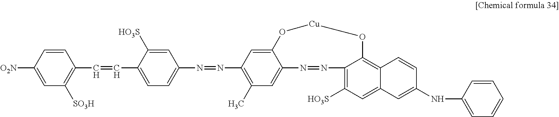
C1=CC([O2N])=CC([SO3H])=C1C=CC1=CC=C(N=NC2=C(C)C=C3C(=C2)O[Cu]OC2=C4C(=CC([HO3S])=C2N=N3)C=C(NC2=CC=CC=C2)C=C4)C=C1[HO3S]
